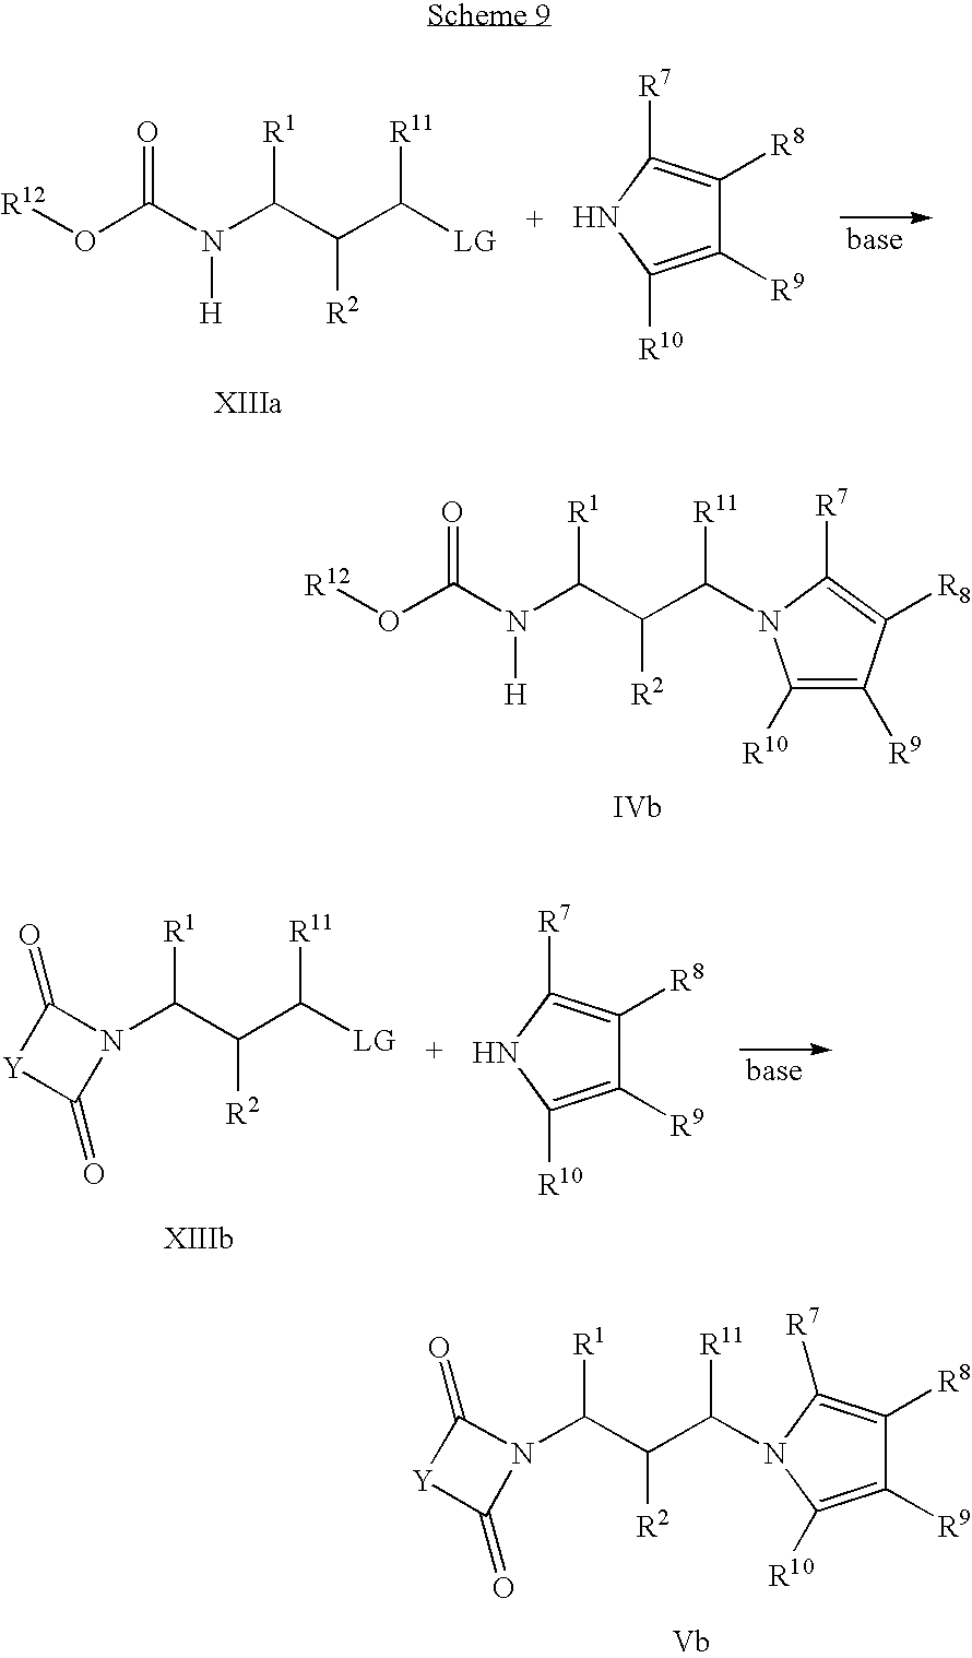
[R12]OC(=O)N([H])C([R1])C([R2])C([R11])[LG].C1([R9])=C([R10])NC([R7])=C1[R8].[R12]OC(=O)N([H])C([R1])C([R2])C([R11])N1C([R10])=C([R9])C([R8])=C1[R7].C1([R9])=C([R10])NC([R7])=C1[R8].C([R1])(C([R2])C([R11])[LG])N1C(=O)[Y]C1=O.C1([R9])=C([R10])N(C(C(C([R1])N2C(=O)[Y]C2=O)[R2])[R11])C([R7])=C1[R8]
